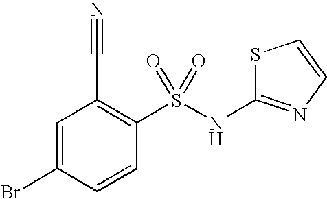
C1=C(Br)C=CC(S(NC2=NC=CS2)(=O)=O)=C1C#N
